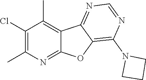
C1(Cl)=C(C)N=C2C(=C1C)C1=NC=NC(N3CCC3)=C1O2
